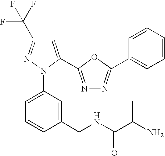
C1=C(N2N=C(C(F)(F)F)C=C2C2=NN=C(C3=CC=CC=C3)O2)C=C(CNC(C(N)C)=O)C=C1
